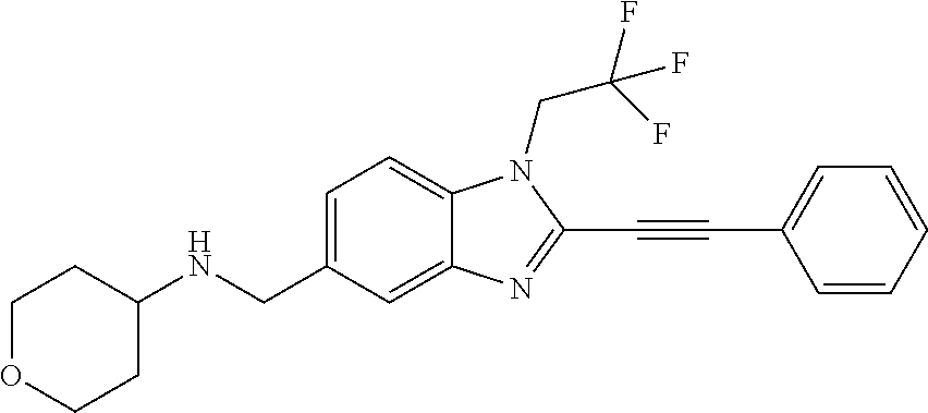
C1=C(CNC2CCOCC2)C=C2C(=C1)N(CC(F)(F)F)C(C#CC1=CC=CC=C1)=N2
